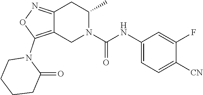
C12=NOC(N3CCCCC3=O)=C1CN(C(NC1=CC=C([CN])C(F)=C1)=O)C(C)C2
